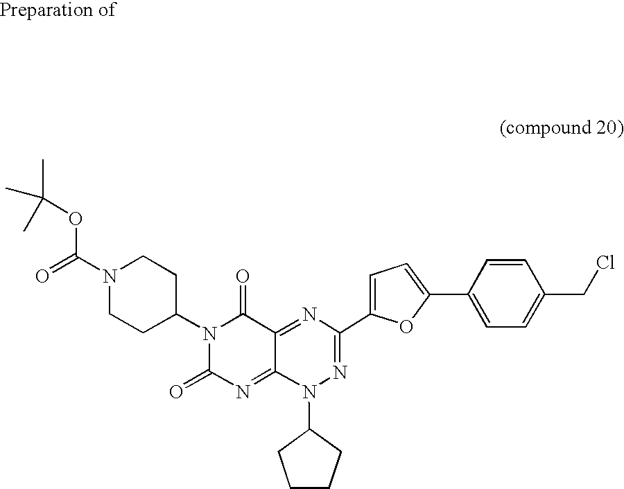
C1(N2C(=O)N=C3C(=NC(C4=CC=C(C5=CC=C(CCl)C=C5)O4)=NN3C3CCCC3)C2=O)CCN(C(=O)OC(C)(C)C)CC1
